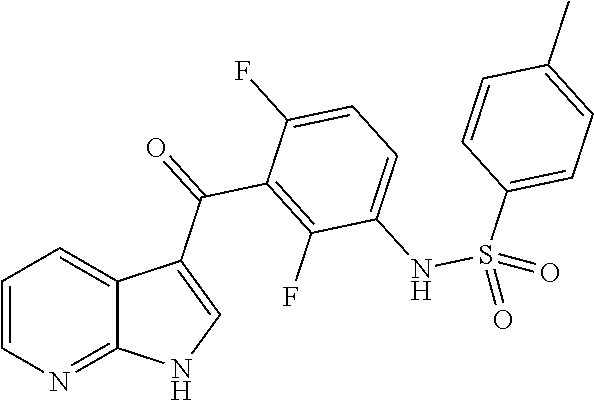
C1=CN=C2C(=C1)C(C(=O)C1=C(F)C(NS(=O)(C3=CC=C(C)C=C3)=O)=CC=C1F)=CN2
